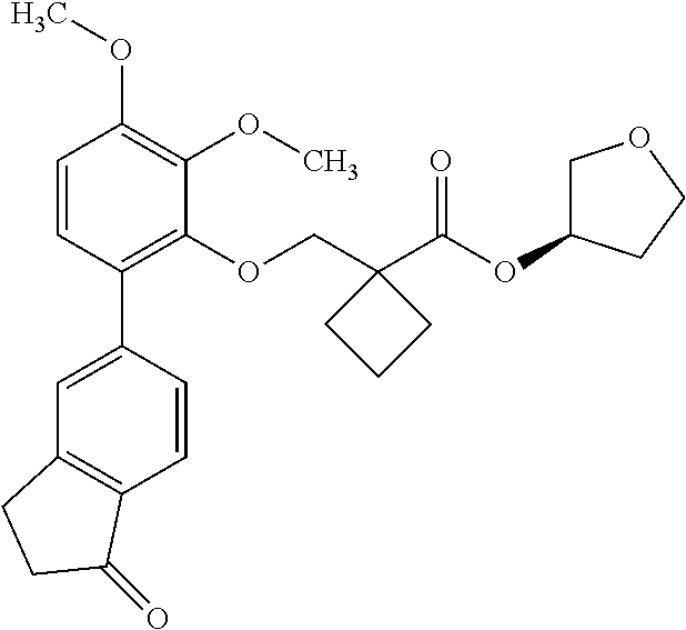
C1=CC(C2=CC3=C(C=C2)C(=O)CC3)=C(OCC2(C(OC3COCC3)=O)CCC2)C(OC)=C1OC
